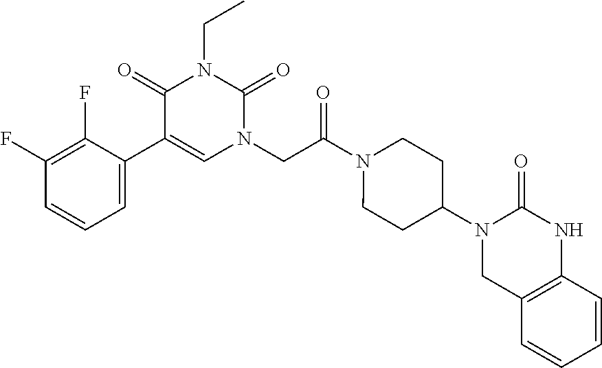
C1=C(C2=CN(CC(N3CCC(N4CC5=C(NC4=O)C=CC=C5)CC3)=O)C(=O)N(CC)C2=O)C(F)=C(F)C=C1
